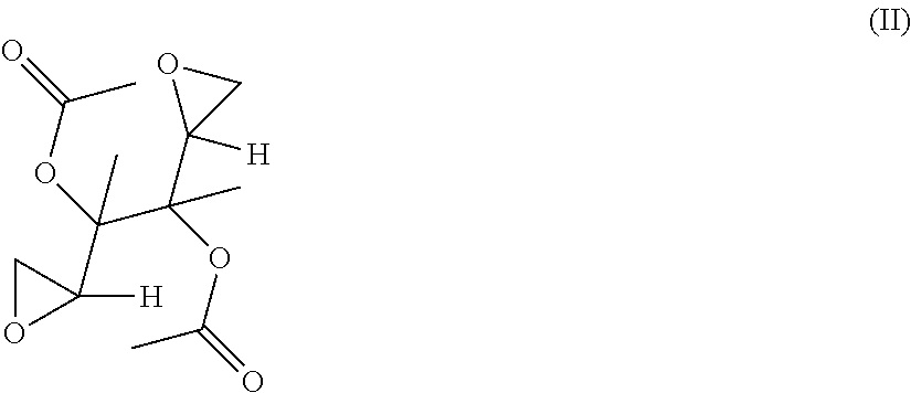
O1C([H])(C(C(OC(=O)C)(C2([H])CO2)C)(C)OC(=O)C)C1
